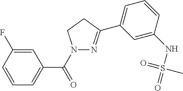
C1=CC=C(C(=O)N2N=C(C3=CC=CC(NS(=O)(C)=O)=C3)CC2)C=C1F
